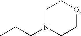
C1N(CCC)CCOC1
